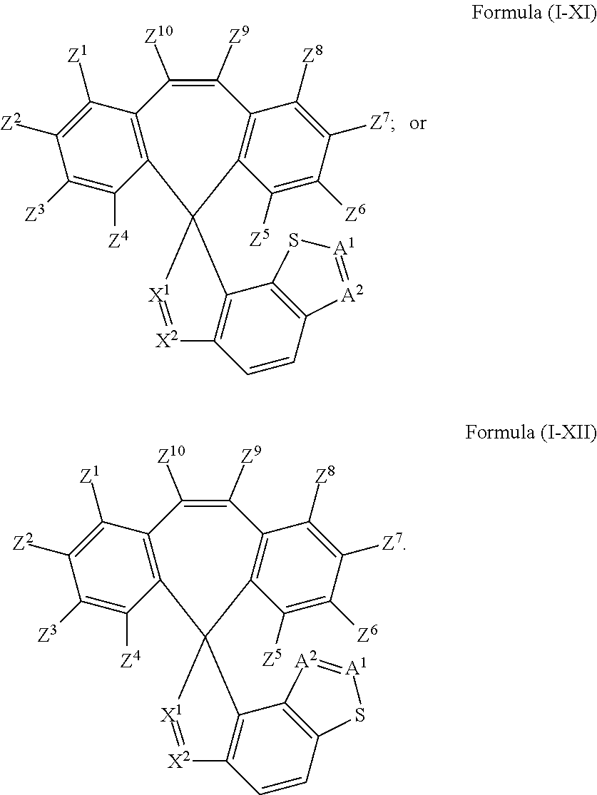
C1([Z10])=C([Z9])C2=C(C([Z5])=C([Z6])C([Z7])=C2[Z8])C2(C3=C1C([Z1])=C([Z2])C([Z3])=C3[Z4])C1=C(C=CC3=C1S[A1]=[A2]3)[X2]=[X1]2.C1([Z10])=C([Z9])C2=C(C([Z5])=C([Z6])C([Z7])=C2[Z8])C2(C3=C1C([Z1])=C([Z2])C([Z3])=C3[Z4])C1=C(C=CC3=C1[A2]=[A1]S3)[X2]=[X1]2
